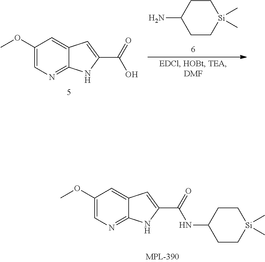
C1(OC)=CN=C2C(=C1)C=C(C(=O)O)N2.C1CC(N)CC[Si]1(C)C.C1(OC)=CN=C2C(=C1)C=C(C(=O)NC1CC[Si](C)(C)CC1)N2
